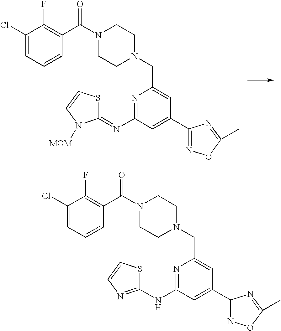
N1=C(N=C2SC=CN2[MOM])C=C(C2=NOC(C)=N2)C=C1CN1CCN(C(C2=C(F)C(Cl)=CC=C2)=O)CC1.N1=C(NC2=NC=CS2)C=C(C2=NOC(C)=N2)C=C1CN1CCN(C(C2=C(F)C(Cl)=CC=C2)=O)CC1
